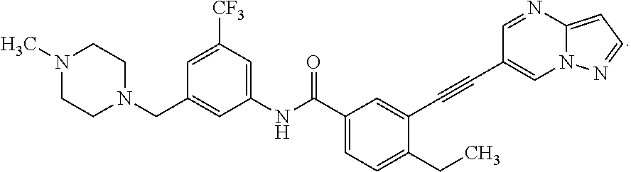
C12=CC=NN1C=C(C#CC1=CC(C(NC3=CC([CF3])=CC(CN4CCN(C)CC4)=C3)=O)=CC=C1CC)C=N2
